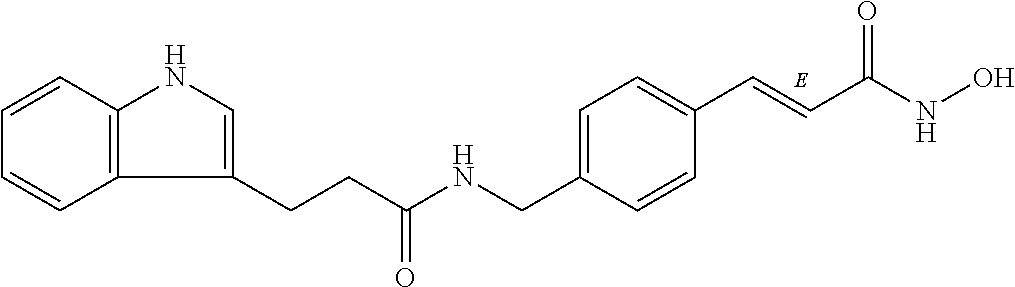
C(NO)(C=CC1=CC=C(CNC(CCC2=CNC3=C2C=CC=C3)=O)C=C1)=O
